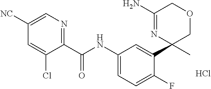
C1(C(=O)NC2=CC=C(F)C(C3(C)COCC(N)=N3)=C2)=NC=C([NC])C=C1Cl.Cl
